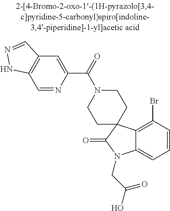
C12=C(Br)C=CC=C1N(CC(O)=O)C(=O)C21CCN(C(=O)C2=CC3=C(C=N2)NN=C3)CC1
